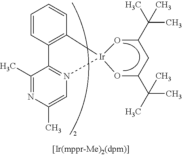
C1(C(C)(C)C)O[Ir]2(OC(C(C)(C)C)C1)C1=C(C=CC=C1)C1=N2C=C(C)N=C1C
